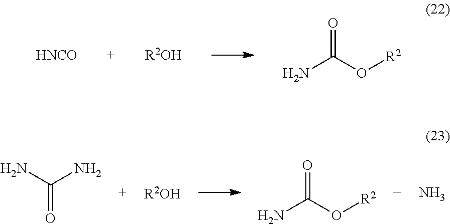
[HNCO].[R2OH].NC(O[R2])=O.NC(N)=O.[R2OH].NC(O[R2])=O.N
